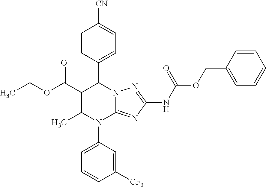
C1=CC(C2C(C(OCC)=O)=C(C)N(C3=CC=CC([CF3])=C3)C3=NC(NC(=O)OCC4=CC=CC=C4)=NN23)=CC=C1[CN]
